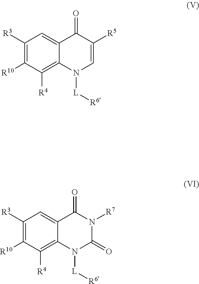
C1([R3])=C([R10])C([R4])=C2C(=C1)C(=O)C([R5])=CN2[L][R6].C1([R3])=C([R10])C([R4])=C2C(=C1)C(=O)N([R7])C(=O)N2[L][R6]
